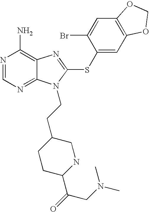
N1=CN=C2C(=C1N)N=C(SC1=CC3=C(C=C1Br)OCO3)N2CCC1CCC(C(=O)CN(C)C)NC1
